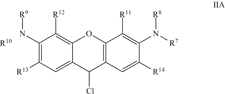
C1([R14])=CC2=C(C([R11])=C1N([R7])[R8])OC1=C([R12])C(N[R9])=C([R13])C=C1C2Cl.[R10]
